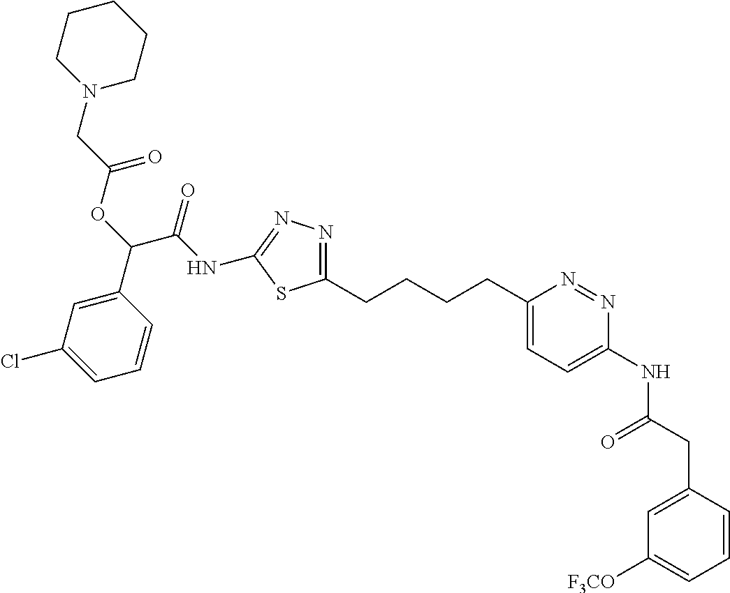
C1(CCCCC2=CC=C(NC(CC3=CC([F3CO])=CC=C3)=O)N=N2)=NN=C(NC(C(OC(CN2CCCCC2)=O)C2=CC(Cl)=CC=C2)=O)S1
